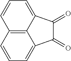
C12=C3C(=CC=C1)C(=O)C(=O)C3=CC=C2
